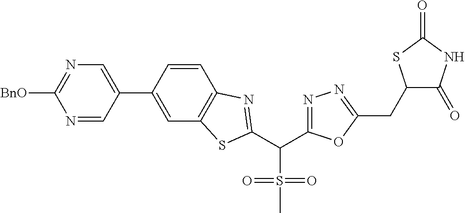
N1=CC(C2=CC3=C(C=C2)N=C(C(S(=O)(C)=O)C2=NN=C(CC4C(=O)NC(=O)S4)O2)S3)=CN=C1[BnO]
